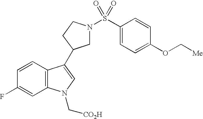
C1(F)=CC2=C(C=C1)C(C1CN(S(C3=CC=C(OC[Me])C=C3)(=O)=O)CC1)=CN2C[CO2H]
